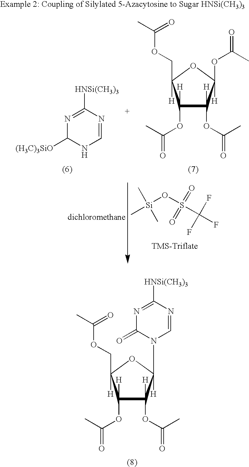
C1([H])(OC(=O)C)C([H])(OC(=O)C)C([H])(N2C=NC([HNSi(CH3)3])=NC2=O)OC1([H])COC(C)=O.N1=C([HNSi(CH3)3])N=CNC1[(H3C)3SiO].C1([H])(OC(=O)C)C([H])(OC(=O)C)C([H])(OC(C)=O)OC1([H])COC(C)=O.[Si](OS(=O)(=O)C(F)(F)F)(C)(C)C
